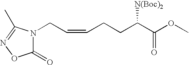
C(C=CCCC(C(OC)=O)[N(Boc)2])N1C(=O)ON=C1C
